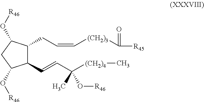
C1(CC=C[(CH2)3]C([R45])=O)C(C=CC([(CH2)4]C)(O[R46])C)C(O[R46])CC1O[R46]
